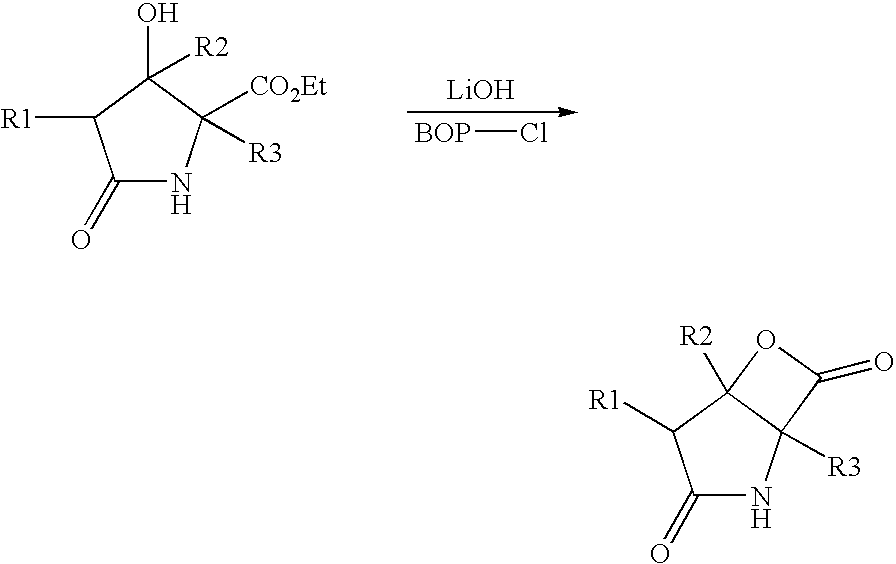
[LiOH].[BOP]Cl.C1(=O)NC([CO2Et])([R3])C(O)([R2])C1[R1].C1(=O)NC2([R3])C([R2])(C1[R1])OC2=O
